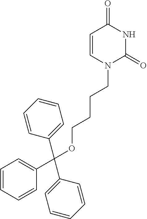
C(OCCCCN1C(=O)NC(=O)C=C1)(C1=CC=CC=C1)(C1=CC=CC=C1)C1=CC=CC=C1
